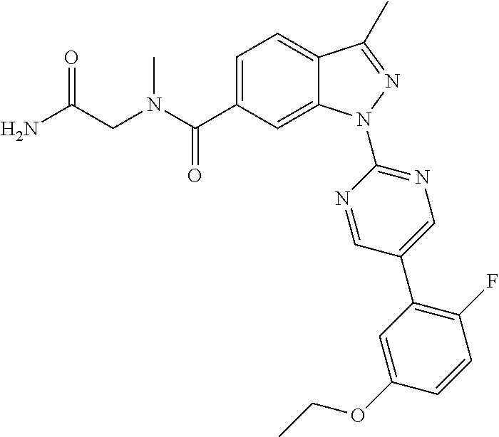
C(N(C)C(C1=CC=C2C(=C1)N(C1=NC=C(C3=C(F)C=CC(OCC)=C3)C=N1)N=C2C)=O)C(=O)N
